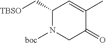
C1(C[TBSO])N([boc])CC(=O)C(C)=C1
